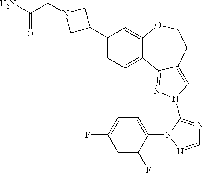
C1(C2CN(CC(N)=O)C2)=CC=C2C(=C1)OCCC1=CN(C3=NC=NN3C3=CC=C(F)C=C3F)N=C21
